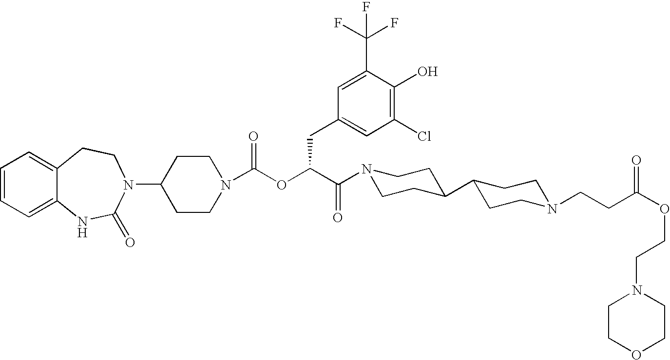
C1=CC=C2C(=C1)CCN(C1CCN(C(OC(C(N3CCC(C4CCN(CCC(OCCN5CCOCC5)=O)CC4)CC3)=O)CC3=CC(Cl)=C(O)C(C(F)(F)F)=C3)=O)CC1)C(=O)N2
